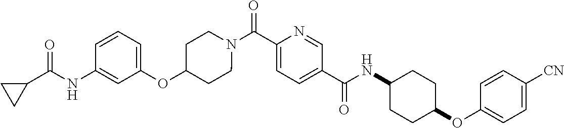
N(C(C1=CC=C(C(=O)N2CCC(OC3=CC=CC(NC(C4CC4)=O)=C3)CC2)N=C1)=O)C1CCC(OC2=CC=C([CN])C=C2)CC1
